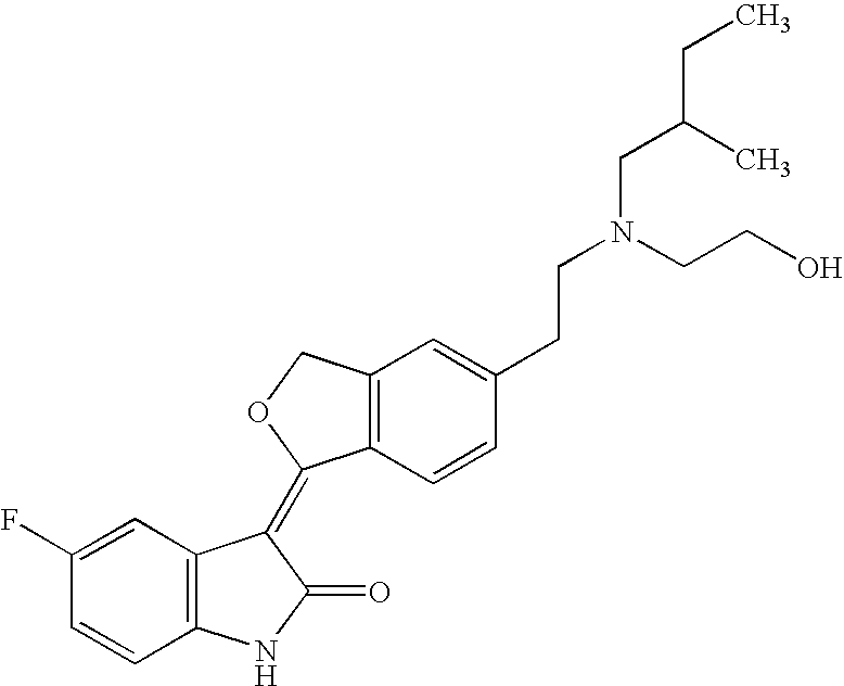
C1=C(F)C=CC2=C1C(=C1C3=C(CO1)C=C(CCN(CC(CC)C)CCO)C=C3)C(=O)N2
